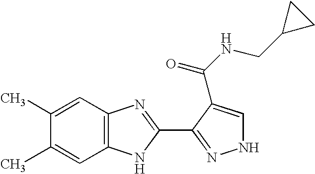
C12=C(C=C(C)C(C)=C1)N=C(C1=NNC=C1C(NCC1CC1)=O)N2
